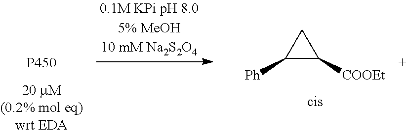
[P450].C1([Ph])C([COOEt])C1
